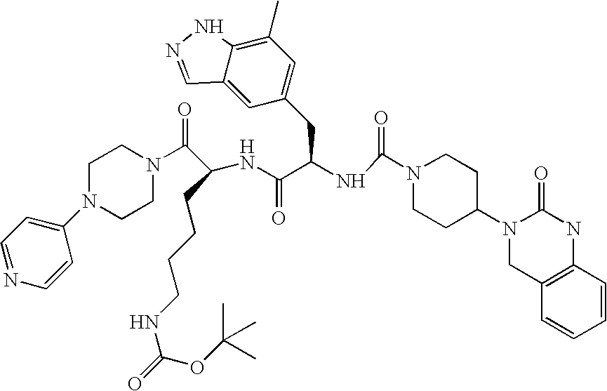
C1=CC2=C(C=C1)CN(C1CCN(C(=O)NC(C(NC(C(N3CCN(C4=CC=NC=C4)CC3)=O)CCCCNC(=O)OC(C)(C)C)=O)CC3=CC(C)=C4C(=C3)C=NN4)CC1)C(=O)N2
